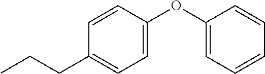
CCCC1=CC=C(OC2=CC=CC=C2)C=C1
